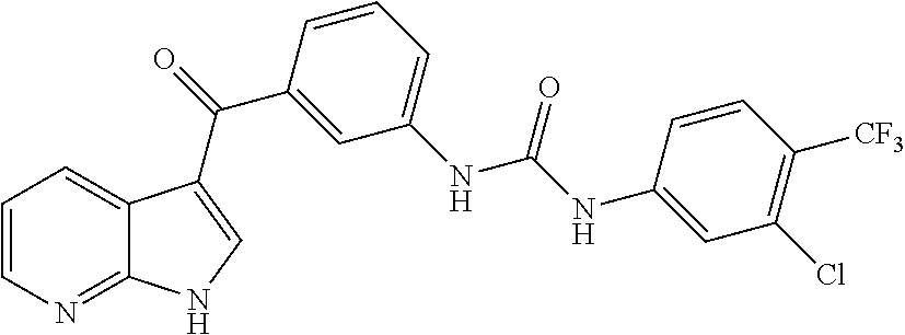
C1=CN=C2C(=C1)C(C(=O)C1=CC(NC(NC3=CC(Cl)=C([CF3])C=C3)=O)=CC=C1)=CN2
